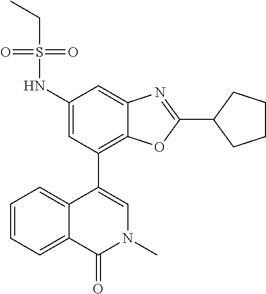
C1(NS(=O)(=O)CC)=CC(C2=CN(C)C(=O)C3=CC=CC=C23)=C2C(=C1)N=C(C1CCCC1)O2
